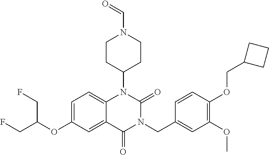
C1=C(OC(CF)CF)C=C2C(=C1)N(C1CCN(C=O)CC1)C(=O)N(CC1=CC(OC)=C(OCC3CCC3)C=C1)C2=O
